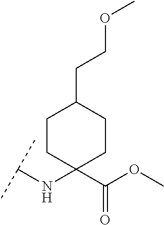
C(NC1(C(OC)=O)CCC(CCOC)CC1)(C)C
